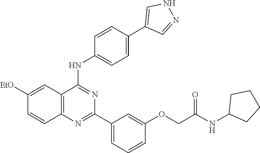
C12=C(N=C(C3=CC=CC(OCC(NC4CCCC4)=O)=C3)N=C1NC1=CC=C(C3=CNN=C3)C=C1)C=CC([EtO])=C2
